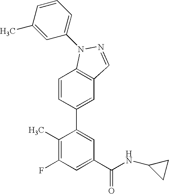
C1=CC(C2=CC(C(NC3CC3)=O)=CC(F)=C2C)=CC2=C1N(C1=CC=CC(C)=C1)N=C2
